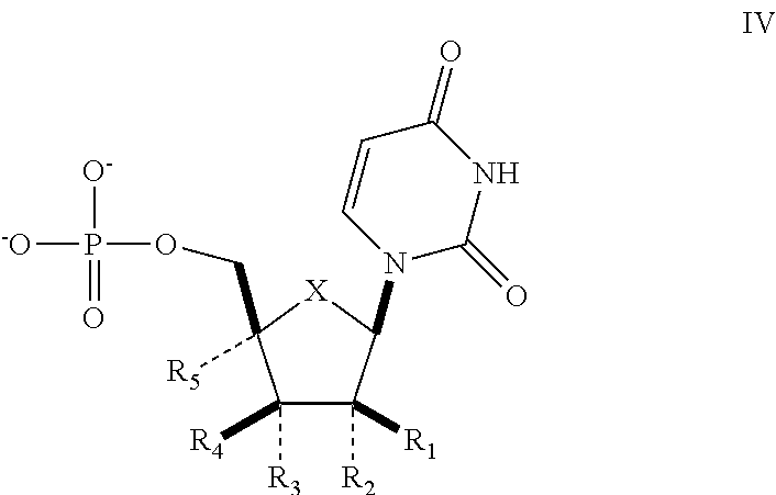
[R3]C1([R4])C([R2])([R1])C(N2C=CC(=O)NC2=O)[X]C1([R5])COP([-O])([O-])=O
